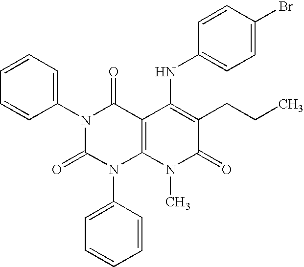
N1(C2=CC=CC=C2)C(=O)N(C2=CC=CC=C2)C2=C(C1=O)C(NC1=CC=C(Br)C=C1)=C(CCC)C(=O)N2C
